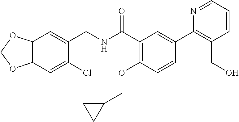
C1(Cl)=CC2=C(C=C1CNC(C1=C(OCC3CC3)C=CC(C3=C(CO)C=CC=N3)=C1)=O)OCO2
